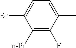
C1([n-Pr])=C(F)C(C)=CC=C1Br
